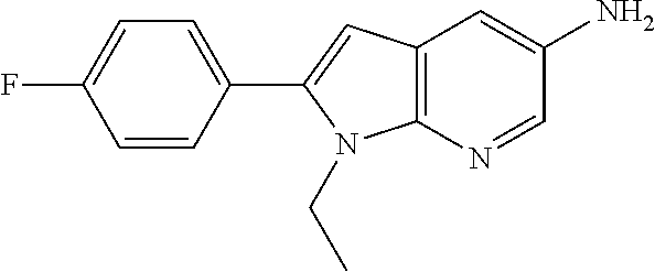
C1=C(F)C=CC(C2=CC3=C(N2CC)N=CC(N)=C3)=C1
